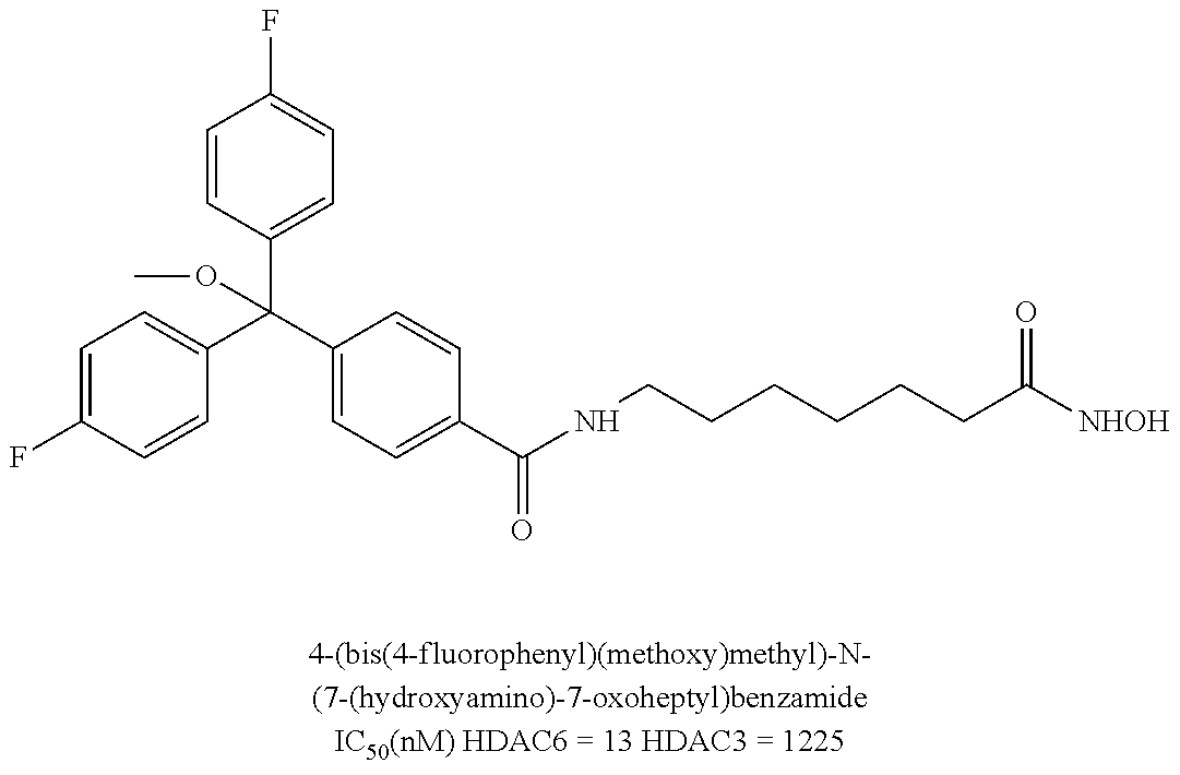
C1=C(F)C=CC(C(C2=CC=C(F)C=C2)(C2=CC=C(C(NCCCCCCC([NHOH])=O)=O)C=C2)OC)=C1
